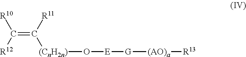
C([R12])([R10])=C([R11])[(CnH2n)]O[E][G][(AO)a][R13]
